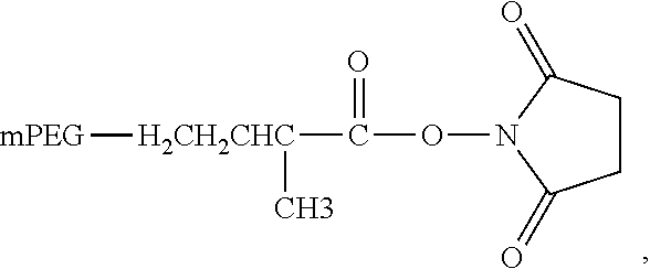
C1CC(=O)N(OC(=O)[H2CH2CHC]([mPEG])C)C1=O
